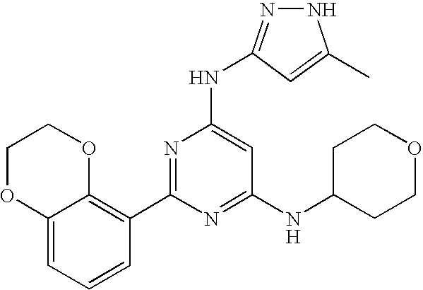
C1(C2=NC(NC3=NNC(C)=C3)=CC(NC3CCOCC3)=N2)=C2C(=CC=C1)OCCO2.[H]
